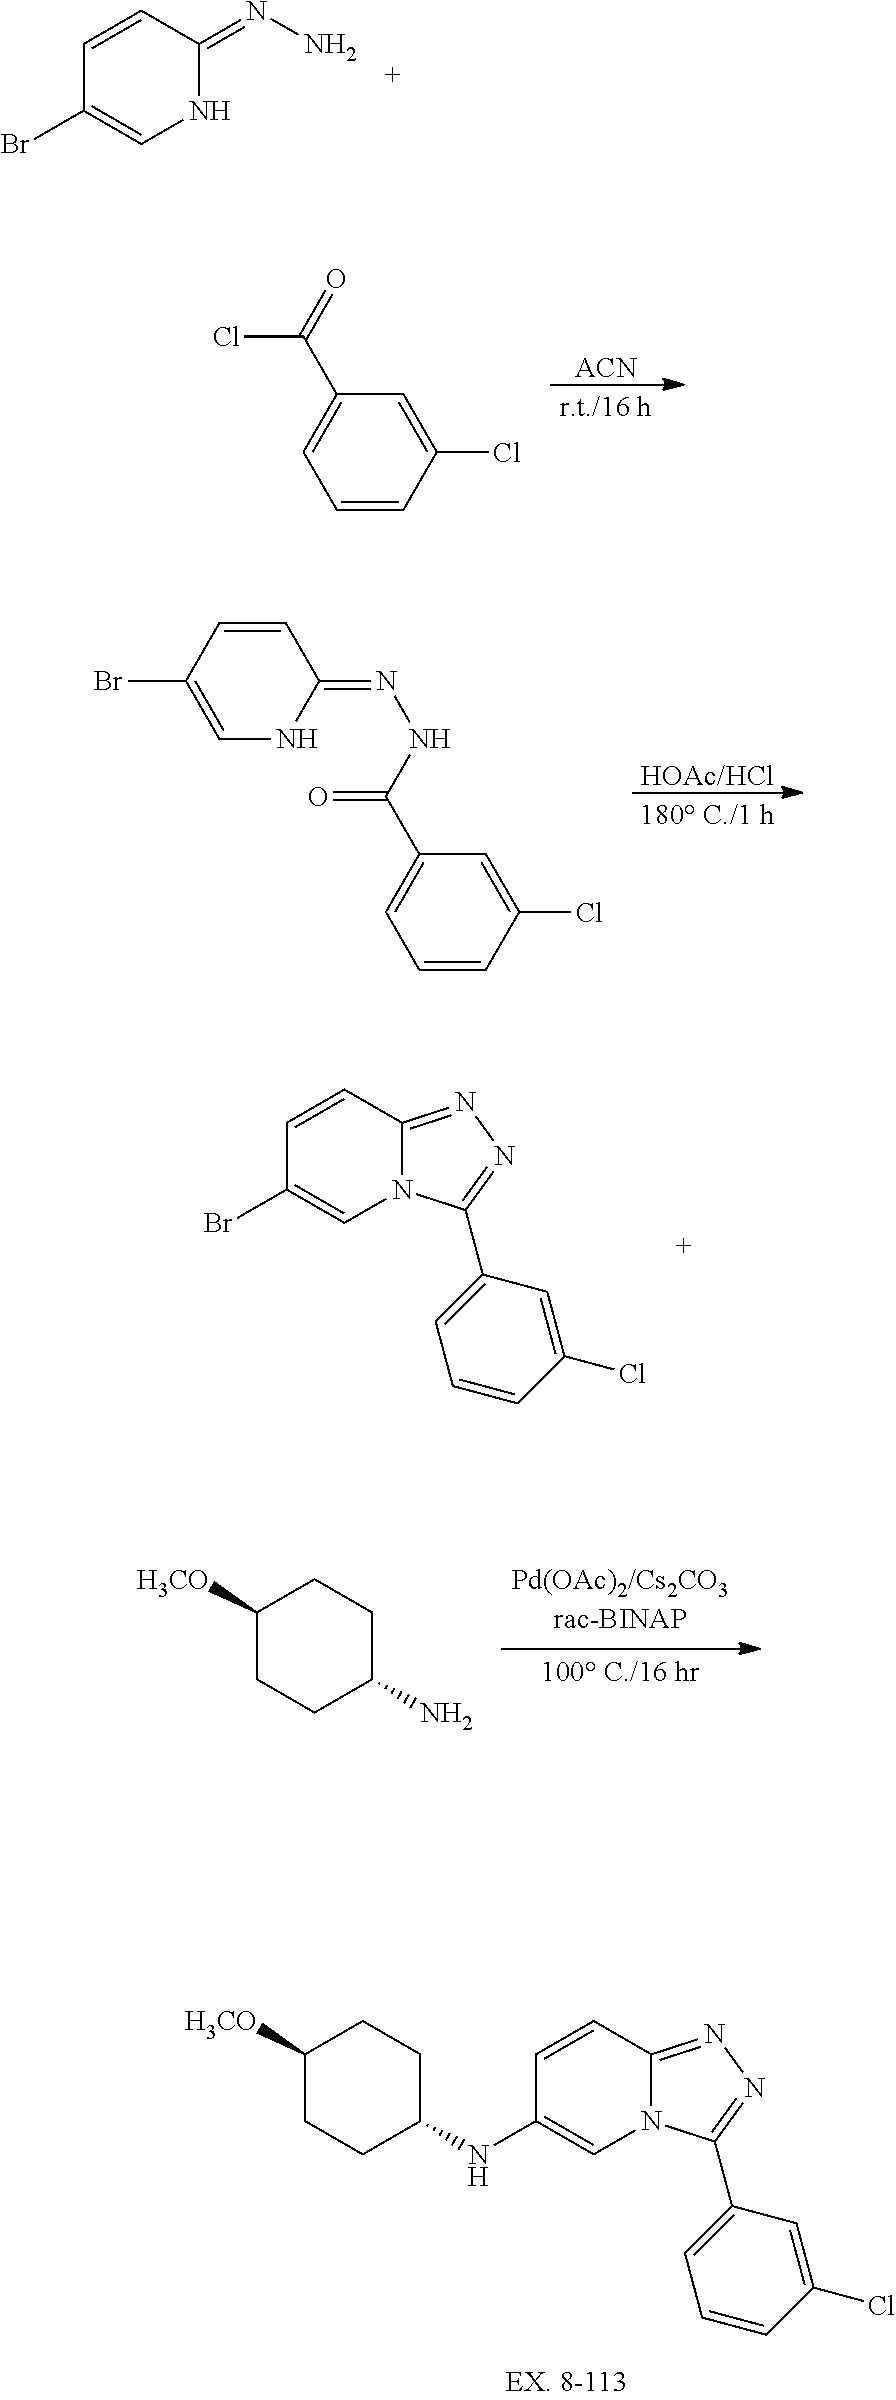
C1=CC(=NN)NC=C1Br.[ACN].C1=CC(Cl)=CC(C(=O)Cl)=C1.[HOAc/HCl].C1=CC(Cl)=CC(C(NN=C2C=CC(Br)=CN2)=O)=C1.C1([H3CO])CCC(N)CC1.C1=C(C2=NN=C3N2C=C(NC2CCC([H3CO])CC2)C=C3)C=C(Cl)C=C1.C1=C(C2=NN=C3N2C=C(Br)C=C3)C=C(Cl)C=C1
